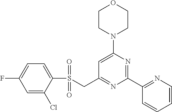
C1CN(C2=CC(CS(C3=CC=C(F)C=C3Cl)(=O)=O)=NC(C3=NC=CC=C3)=N2)CCO1
